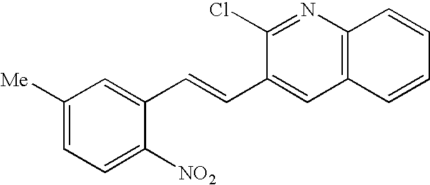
C1([Me])=CC=C([NO2])C(C=CC2=CC3=C(N=C2Cl)C=CC=C3)=C1
